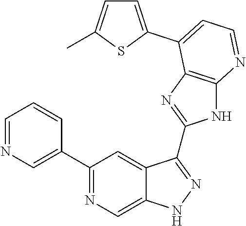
C1=NC=C(C2=NC=C3C(=C2)C(C2=NC4=C(N2)N=CC=C4C2=CC=C(C)S2)=NN3)C=C1
